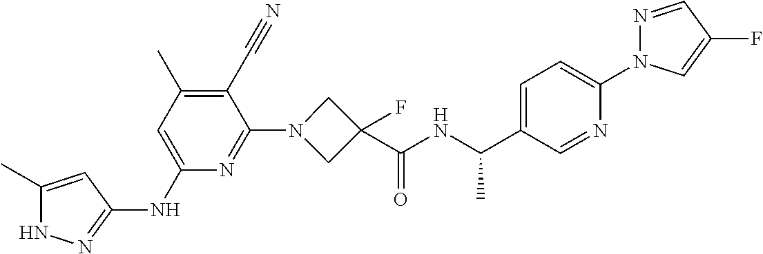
N1C(C)=CC(NC2=CC(C)=C(C#N)C(N3CC(C(NC(C4=CC=C(N5N=CC(F)=C5)N=C4)C)=O)(F)C3)=N2)=N1
